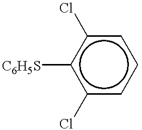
[C6H5S]c1c(Cl)cccc1Cl
